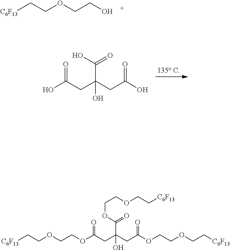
[C6F13]CCOCCO.OC(CC(CC(O)=O)(C(=O)O)O)=O.[C6F13]CCOCCOC(CC(CC(OCCOCC[C6F13])=O)(C(=O)OCCOCC[C6F13])O)=O
